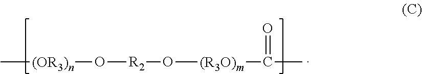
C[(OR3)n]O[R2]O[(R3O)m]C(=O)C
